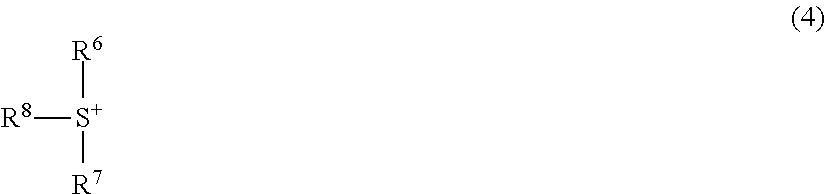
[R8][S+]([R6])[R7]
